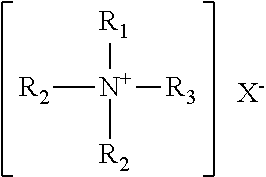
[R1][N+]([R2])([R3])[R2].[X-]
